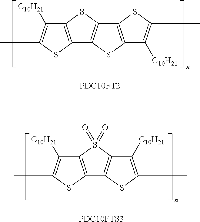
C12=C(SC(C)=C1[C10H21])C1=C(S2)C2=C(S1)C([C10H21])=C(C)S2.[PDC10FT2].C12=C(SC(C)=C1[C10H21])C1=C(S2(=O)=O)C([C10H21])=C(C)S1.[PDC10FTS3]
